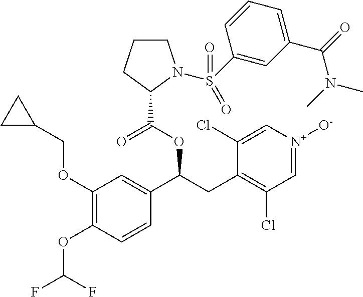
C1(OCC2CC2)=C(OC(F)F)C=CC(C(CC2=C(Cl)C=[N+]([O-])C=C2Cl)OC(=O)C2N(S(C3=CC(C(=O)N(C)C)=CC=C3)(=O)=O)CCC2)=C1
